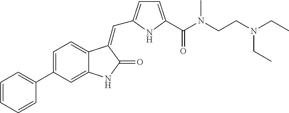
C1=C(C2=CC=CC=C2)C=C2C(=C1)C(=CC1=CC=C(C(N(CCN(CC)CC)C)=O)N1)C(=O)N2
